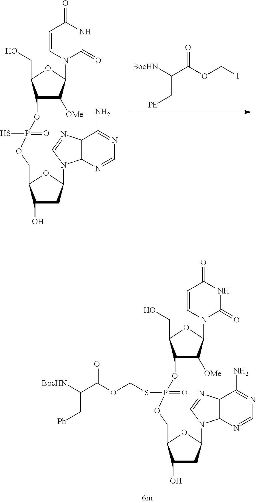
SP(OC1C([OMe])C(N2C(=O)NC(=O)C=C2)OC1CO)(=O)OCC1C(O)CC(N2C3=C(C(N)=NC=N3)N=C2)O1.[BocHN]C(C(OCI)=O)C[Ph].S(P(OC1C([OMe])C(N2C(=O)NC(=O)C=C2)OC1CO)(=O)OCC1C(O)CC(N2C3=C(C(N)=NC=N3)N=C2)O1)COC(C([BocHN])C[Ph])=O
